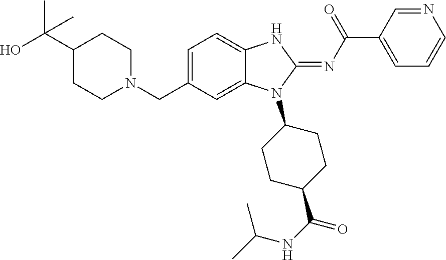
C1=C(CN2CCC(C(O)(C)C)CC2)C=C2C(=C1)NC(=NC(C1=CC=CN=C1)=O)N2C1CCC(C(NC(C)C)=O)CC1
